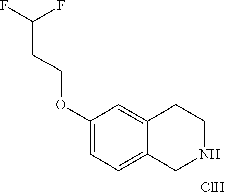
C1(OCCC(F)F)=CC=C2C(=C1)CCNC2.Cl
